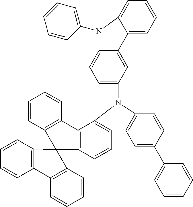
C1(C2=CC=CC=C2)=CC=C(N(C2=CC=CC3=C2C2=C(C=CC=C2)C32C3=C(C=CC=C3)C3=C2C=CC=C3)C2=CC=C3C(=C2)C2=CC=CC=C2N3C2=CC=CC=C2)C=C1
